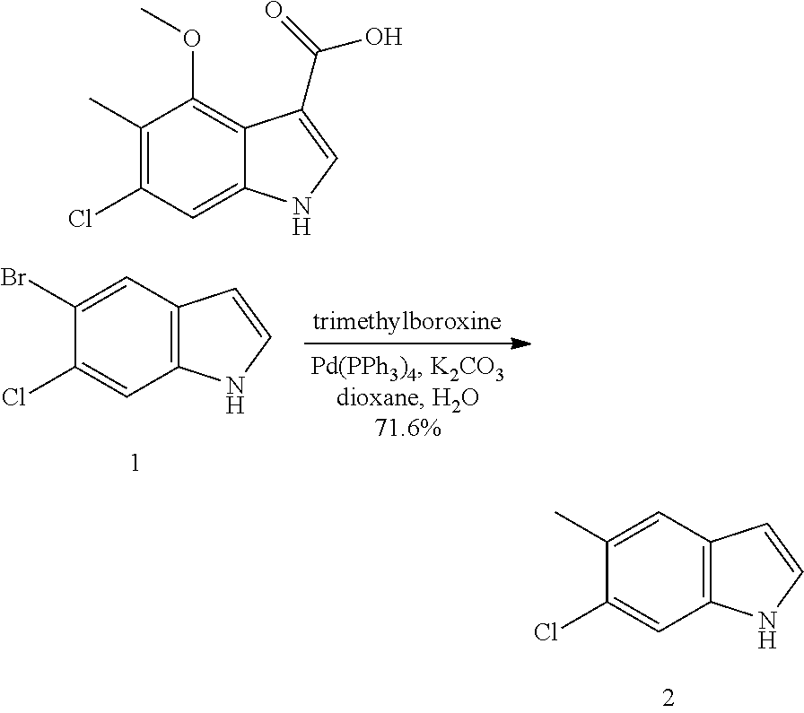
C1(Br)=CC2=C(C=C1Cl)NC=C2.C1(C)=CC2=C(C=C1Cl)NC=C2.C1(C)=C(Cl)C=C2C(=C1OC)C(C(=O)O)=CN2
